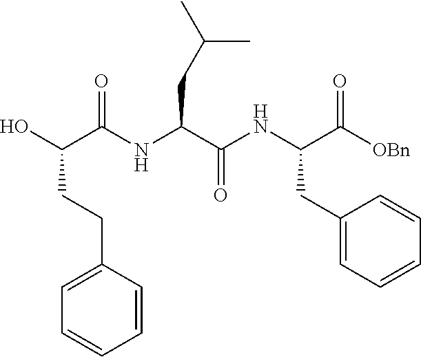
C1(CC(NC(C(NC(C(O)CCC2=CC=CC=C2)=O)CC(C)C)=O)C([OBn])=O)=CC=CC=C1
